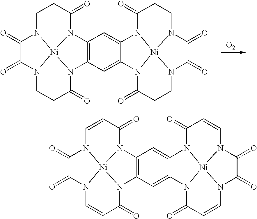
C1=C2N3C(=O)CCN4[Ni]35N(CCC(=O)N5C2=CC2=C1N1C(=O)CCN3[Ni]15N(CCC(=O)N25)C(=O)C3=O)C(=O)C4=O.[O2].C1=C2N3C(=O)C=CN4[Ni]35N(C=CC(=O)N5C2=CC2=C1N1C(=O)C=CN3[Ni]15N(C=CC(=O)N25)C(=O)C3=O)C(=O)C4=O
